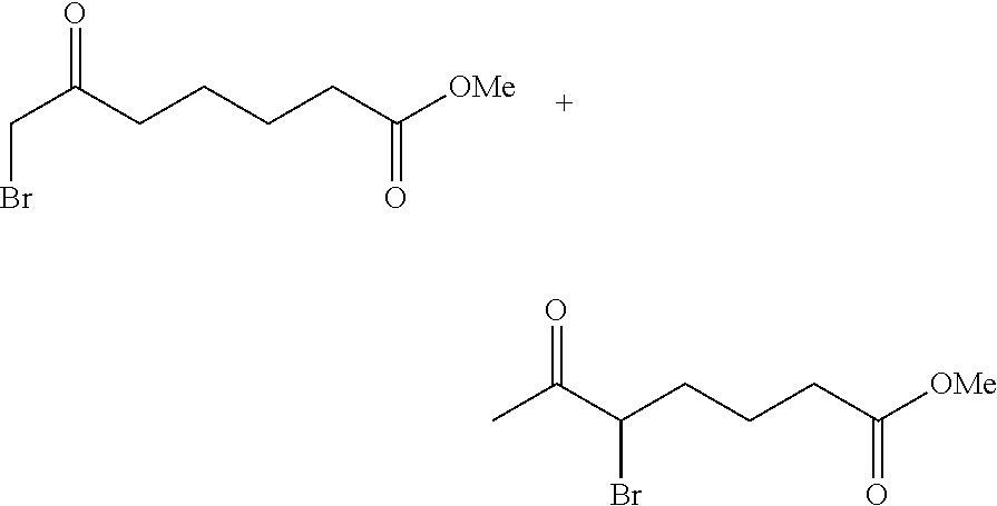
C(CCCCC([OMe])=O)(CBr)=O.C(C)(=O)C(CCCC([OMe])=O)Br
